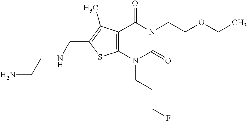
C12=C(N(CCCF)C(=O)N(CCOCC)C1=O)SC(CNCCN)=C2C
